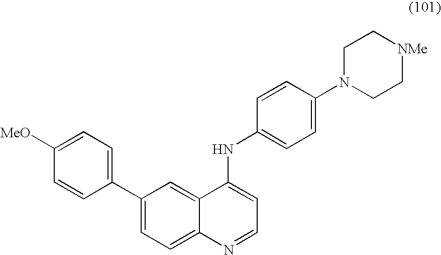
C1(C2=CC=C([MeO])C=C2)=CC=C2C(=C1)C(NC1=CC=C(N3CC[NMe]CC3)C=C1)=CC=N2
